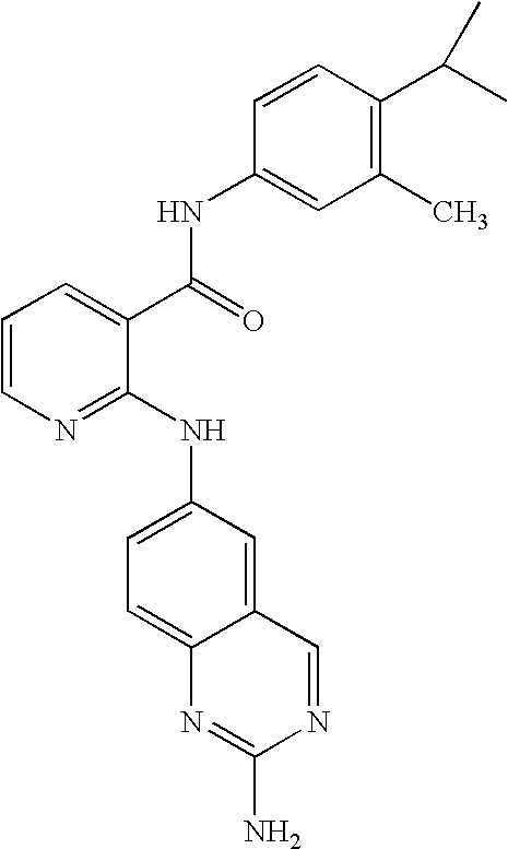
C1=CN=C(NC2=CC=C3C(=C2)C=NC(N)=N3)C(C(=O)NC2=CC(C)=C(C(C)C)C=C2)=C1
